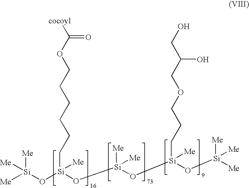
[Me][Si](O[Si](O[Si](O[Si](O[Si]([Me])([Me])[Me])(CCCOCC(CO)O)[Me])([Me])[Me])(CCCCCCOC([cocoyl])=O)[Me])([Me])[Me]
